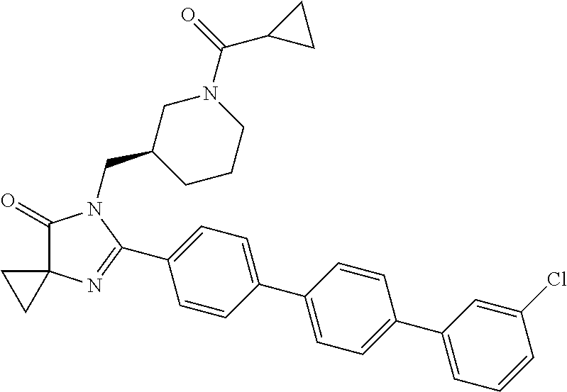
C1(=O)C2(N=C(C3=CC=C(C4=CC=C(C5=CC=CC(Cl)=C5)C=C4)C=C3)N1CC1CCCN(C(=O)C3CC3)C1)CC2
